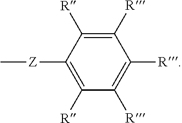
C1([R])=C([R])C([Z]C)=C([R])C([R])=C1[R]
